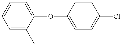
C1=CC=C(C)C(OC2=CC=C(Cl)C=C2)=C1
